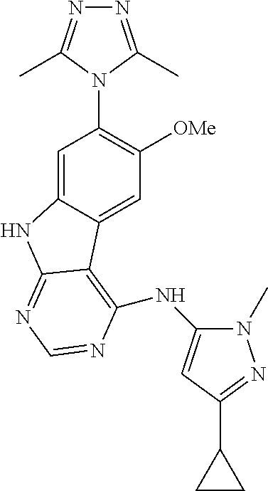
C1=C2C(=CC([OMe])=C1N1C(C)=NN=C1C)C1=C(NC3=CC(C4CC4)=NN3C)N=CN=C1N2
